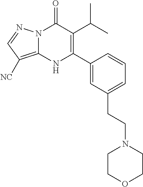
N12C(=C([NC])C=N1)NC(C1=CC(CCN3CCOCC3)=CC=C1)=C(C(C)C)C2=O
